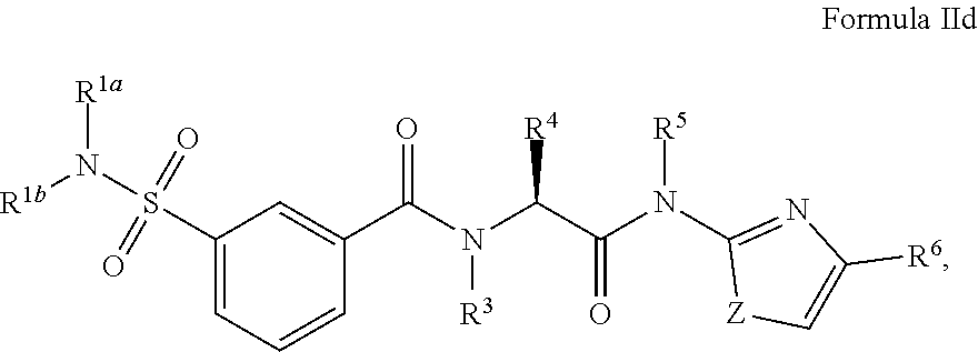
[R3]N(C(C1=CC(S(N([R1b])[R1a])(=O)=O)=CC=C1)=O)C(C(N([R5])C1=NC([R6])=C[Z]1)=O)[R4]
